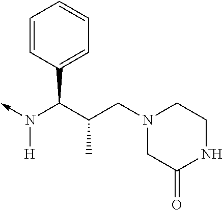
C(N(->C)[H])(C1=CC=CC=C1)C(CN1CC(=O)NCC1)C
